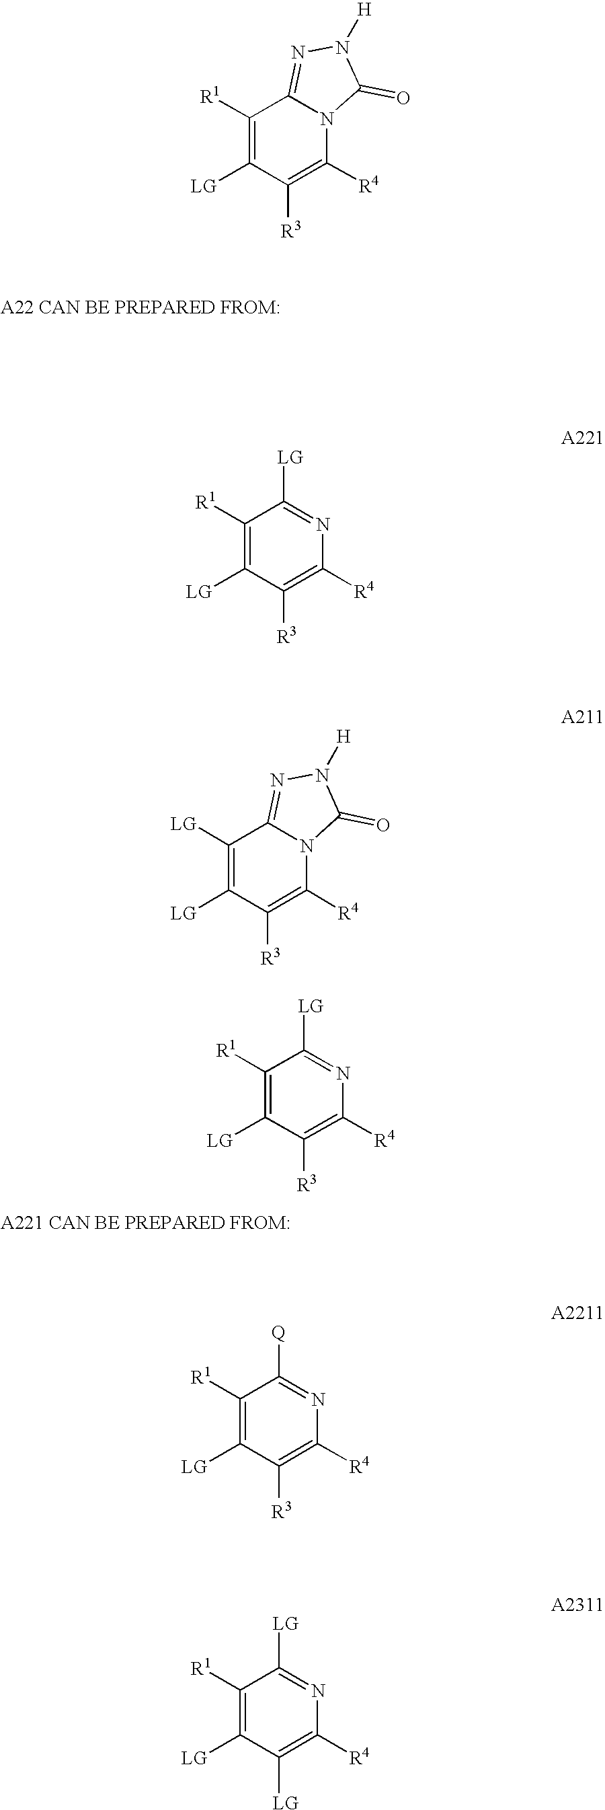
C1([R1])=C([LG])C([R3])=C([R4])N2C1=NN([H])C2=O.C1([R1])=C([LG])C([R3])=C([R4])N=C1[LG].C1([LG])=C([LG])C([R3])=C([R4])N2C1=NN([H])C2=O.C1([R1])=C([LG])C([R3])=C([R4])N=C1[LG].C1([R1])=C([LG])C([R3])=C([R4])N=C1[Q].C1([R1])=C([LG])C([LG])=C([R4])N=C1[LG]
